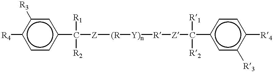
[R4]c1ccc(C([Z][(R][Y)n][R][Z]C(c2cc([R3])c([R4])cc2)([R1])[R2])([R1])[R2])cc1[R3]
